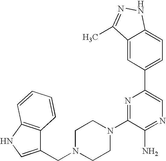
C1(N2CCN(CC3=CNC4=C3C=CC=C4)CC2)=NC(C2=CC=C3C(=C2)C(C)=NN3)=CN=C1N
